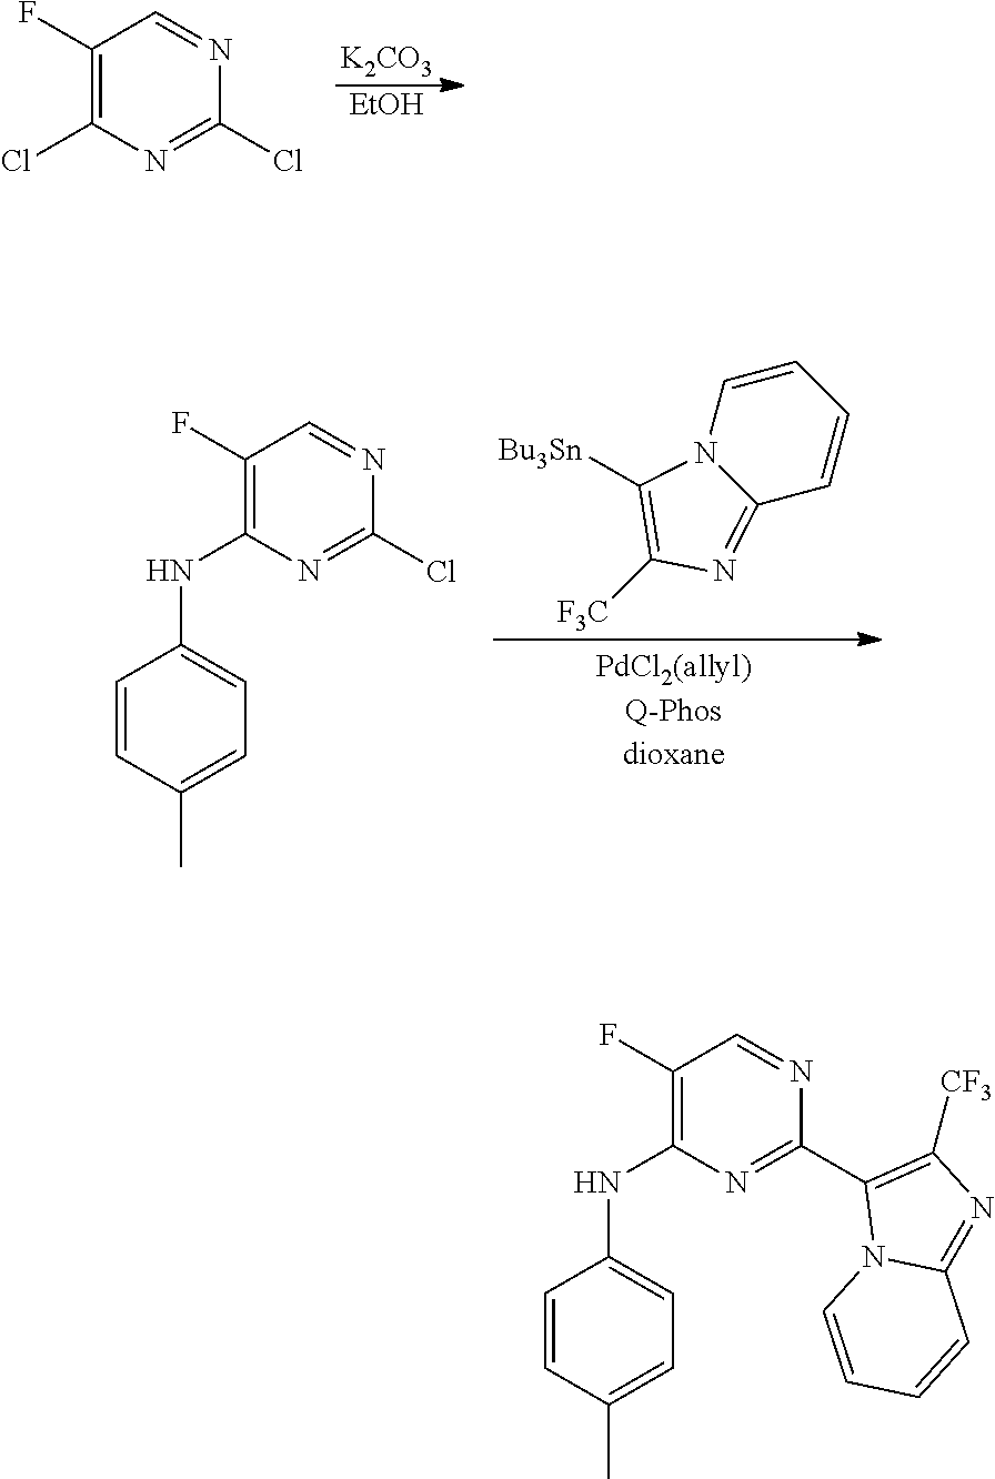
ClC1=NC(NC2=CC=C(C)C=C2)=C(F)C=N1.[F3C]C1=C([Bu3Sn])N2C(=N1)C=CC=C2.[K2CO3].[EtOH].ClC1=NC(Cl)=C(F)C=N1.C1(C2=NC(NC3=CC=C(C)C=C3)=C(F)C=N2)=C([CF3])N=C2N1C=CC=C2
